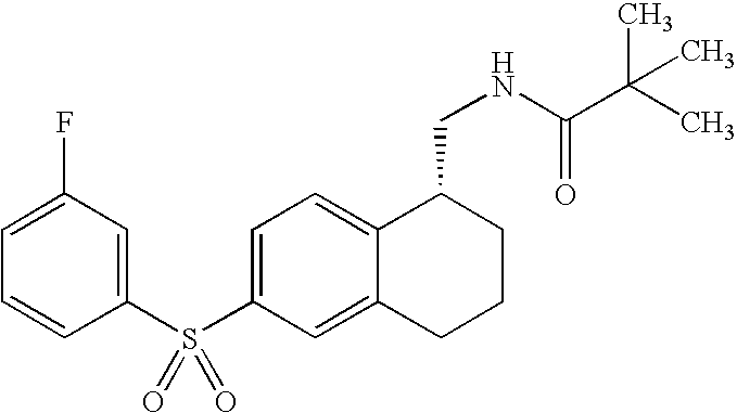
C1(S(C2=CC=C3C(=C2)CCCC3CNC(C(C)(C)C)=O)(=O)=O)=CC(F)=CC=C1
